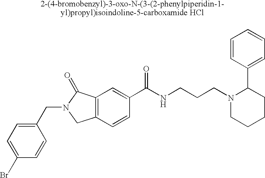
C1(Br)=CC=C(CN2CC3=C(C2=O)C=C(C(NCCCN2CCCCC2C2=CC=CC=C2)=O)C=C3)C=C1
